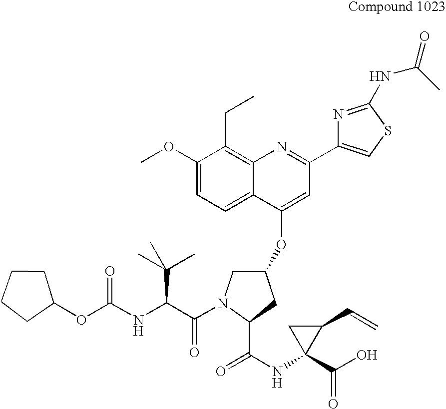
C1(OC)=CC=C2C(=C1CC)N=C(C1=CSC(NC(=O)C)=N1)C=C2OC1CN(C(=O)C(C(C)(C)C)NC(OC2CCCC2)=O)C(C(=O)NC2(C(=O)O)C(C=C)C2)C1
